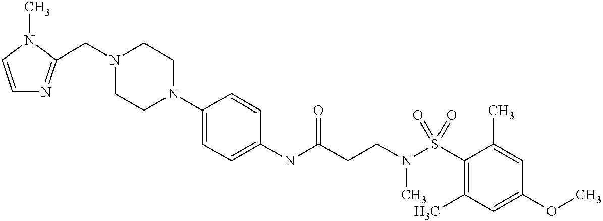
C1(NC(CCN(S(C2=C(C)C=C(OC)C=C2C)(=O)=O)C)=O)=CC=C(N2CCN(CC3=NC=CN3C)CC2)C=C1
